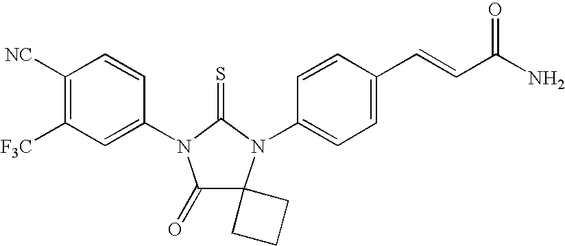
C1([NC])=C([F3C])C=C(N2C(=O)C3(N(C4=CC=C(C=CC(N)=O)C=C4)C2=S)CCC3)C=C1
